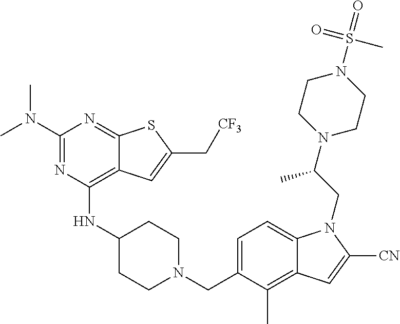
C1=C(CN2CCC(NC3=C4C(=NC(N(C)C)=N3)SC(C[CF3])=C4)CC2)C(C)=C2C(=C1)N(CC(N1CCN(S(C)(=O)=O)CC1)C)C([CN])=C2
